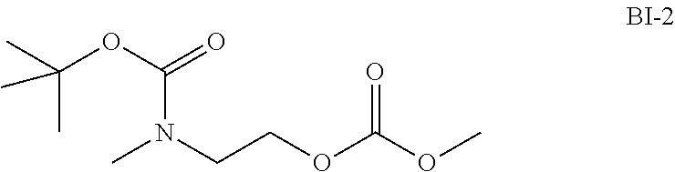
CN(CCOC(OC)=O)C(OC(C)(C)C)=O
